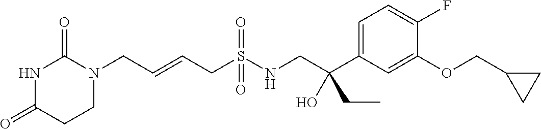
N1C(=O)CCN(CC=CCS(NCC(C2=CC=C(F)C(OCC3CC3)=C2)(CC)O)(=O)=O)C1=O
